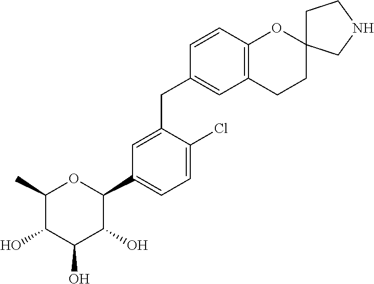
C1(C)C(O)C(O)C(O)C(C2=CC=C(Cl)C(CC3=CC4=C(C=C3)OC3(CC4)CCNC3)=C2)O1
